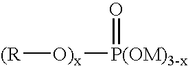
[(R][O)x][P(OM)3-x]=O
